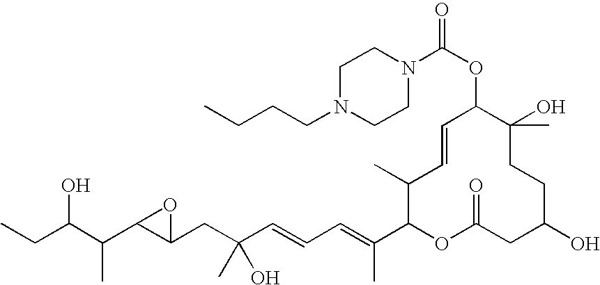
OC(C(C)C1C(CC(O)(C)C=CC=C(C)C2OC(=O)CC(O)CCC(C)(O)C(OC(N3CCN(CCCC)CC3)=O)C=CC2C)O1)CC
